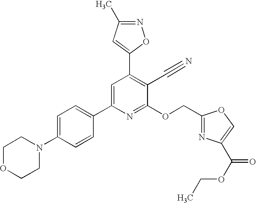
C1OCCN(C2=CC=C(C3=CC(C4=CC(C)=NO4)=C(C#N)C(OCC4=NC(C(OCC)=O)=CO4)=N3)C=C2)C1
